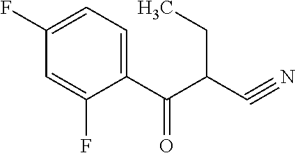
C1(C(C(C#N)CC)=O)=CC=C(F)C=C1F
